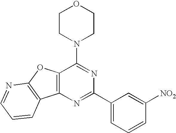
N1=C(C2=CC=CC([NO2])=C2)N=C(N2CCOCC2)C2=C1C1=C(O2)N=CC=C1
